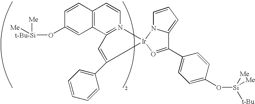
C12=C(C3=N(C=C1)[Ir]1(C(C4=CC=CC=C4)=C3)N3C=CC=C3C(C3=CC=C(O[Si]([Me])([Me])[t-Bu])C=C3)=O1)C=C(O[t-Bu-Si]([Me])[Me])C=C2
